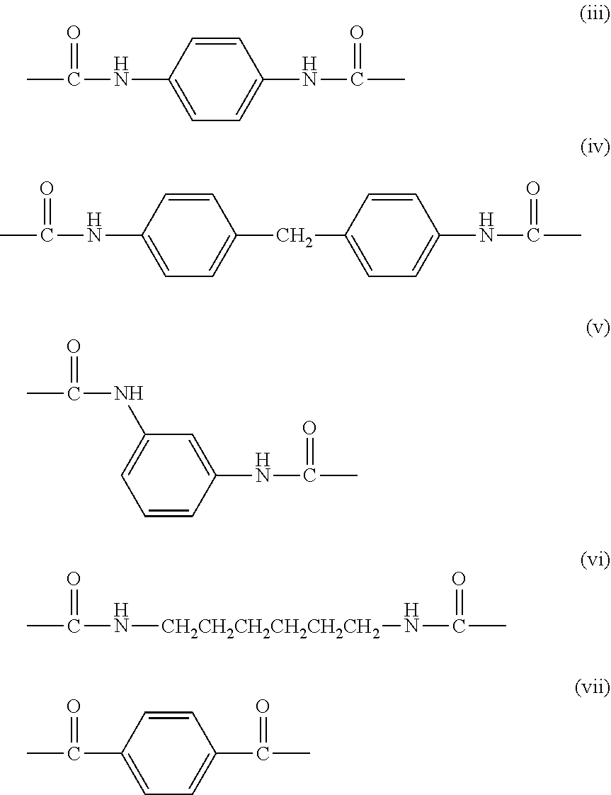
CC(NC1=CC=C(NC(C)=O)C=C1)=O.CC(NC1=CC=C(CC2=CC=C(NC(C)=O)C=C2)C=C1)=O.CC(NC1=CC=CC(NC(C)=O)=C1)=O.CC(N[CH2CH2CH2CH2CH2CH2]NC(C)=O)=O.CC(=O)C1=CC=C(C(=O)C)C=C1
